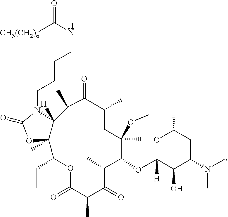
C1C(C)C(=O)C(C)C2([H])C(C)(C(CC)OC(=O)C(C)C(=O)C(C)C(OC3([H])OC(C)CC(N(C)C)C3O)C1(C)OC)OC(=O)N2CCCCNC([CH3(CH2)n])=O
